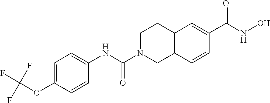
C1=C(NC(N2CCC3=C(C2)C=CC(C(=O)NO)=C3)=O)C=CC(OC(F)(F)F)=C1
